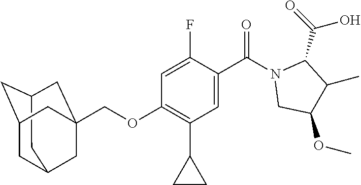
C12CC3CC(C1)CC(COC1=C(C4CC4)C=C(C(N4CC(OC)C(C)C4C(=O)O)=O)C(F)=C1)(C3)C2
